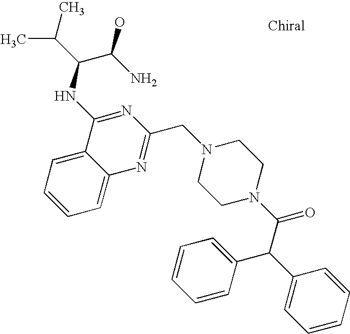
C1=C2C(=CC=C1)N=C(CN1CCN(C(=O)C(C3=CC=CC=C3)C3=CC=CC=C3)CC1)N=C2NC(C(N)O)C(C)C
